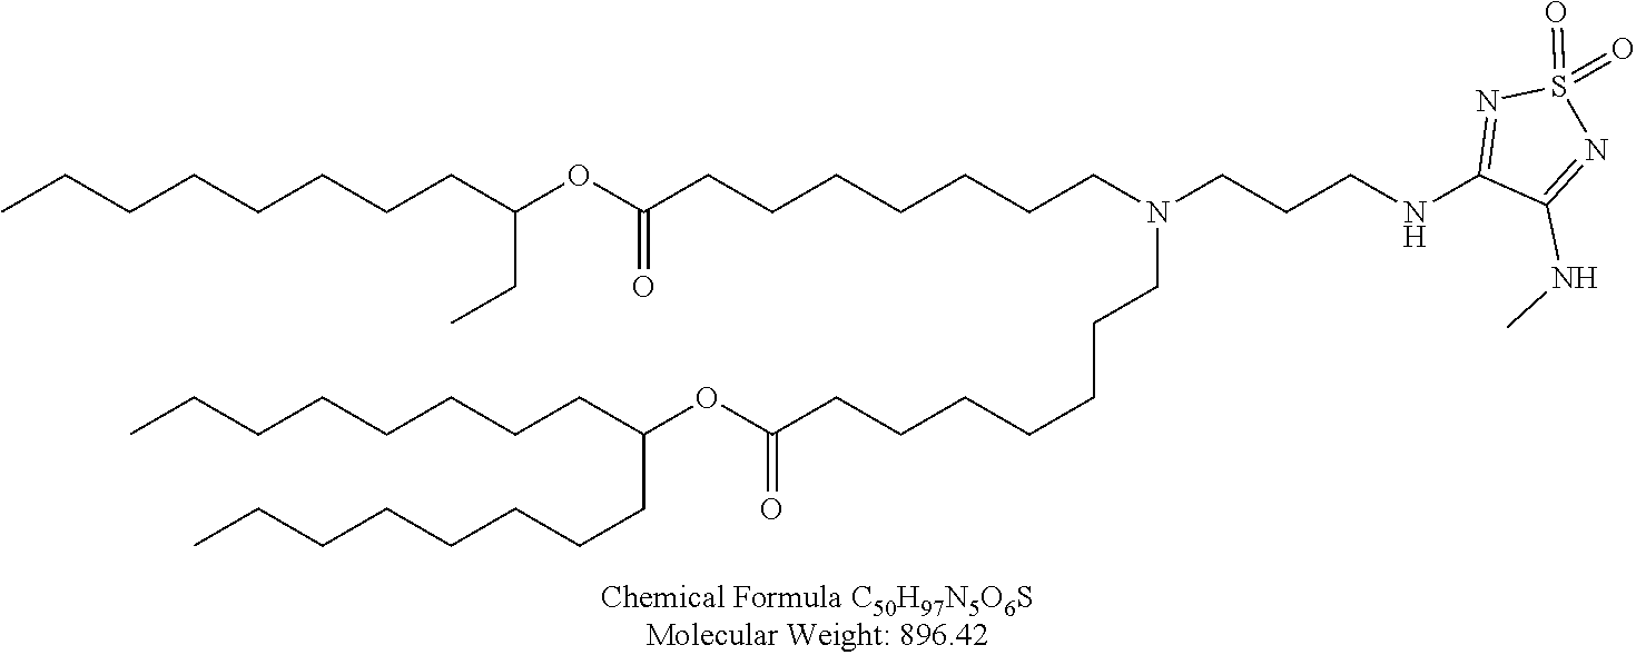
CCCCCCCCC(OC(CCCCCCCN(CCCNC1=NS(=O)(=O)N=C1NC)CCCCCCCC(OC(CCCCCCCC)CCCCCCCC)=O)=O)CC
